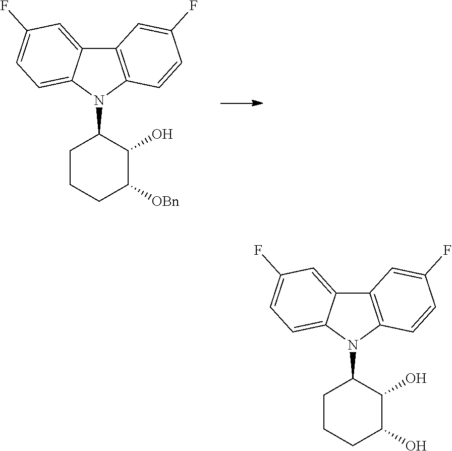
C12=C(N(C3CCCC([OBn])C3O)C3=CC=C(F)C=C13)C=CC(F)=C2.C12=C(N(C3CCCC(O)C3O)C3=CC=C(F)C=C13)C=CC(F)=C2
